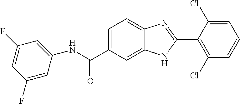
N(C(C1=CC=C2C(=C1)NC(C1=C(Cl)C=CC=C1Cl)=N2)=O)C1=CC(F)=CC(F)=C1
